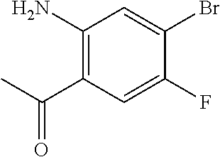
C1(N)=C(C(C)=O)C=C(F)C(Br)=C1
